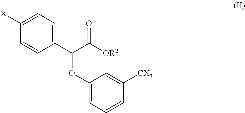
C(C([OR2])=O)(C1=CC=C([X])C=C1)OC1=CC=CC([CX3])=C1
